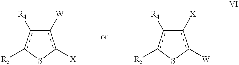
c1([W])c([X])Sc([R5])c-1[R4].c1([X])c([W])Sc([R5])c-1[R4]
